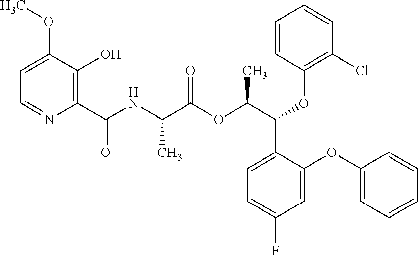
C1=C(OC)C(O)=C(C(NC(C(OC(C(OC2=C(Cl)C=CC=C2)C2=CC=C(F)C=C2OC2=CC=CC=C2)C)=O)C)=O)N=C1
